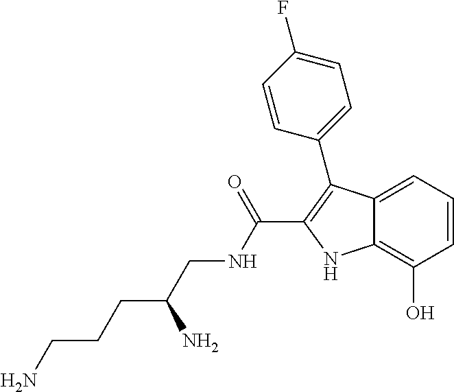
NCCCC(CNC(=O)C1=C(C2=CC=C(F)C=C2)C2=CC=CC(O)=C2N1)N
